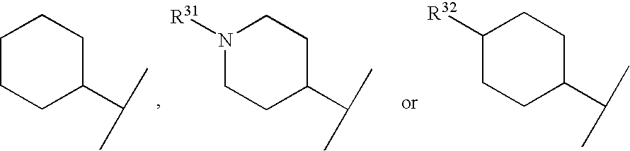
C1CCC(C(C)C)CC1.C1CC(C(C)C)CCN1[R31].C1([R32])CCC(C(C)C)CC1
